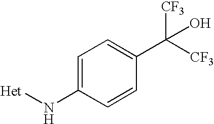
C1=C(N[Het])C=CC(C([CF3])([CF3])O)=C1
